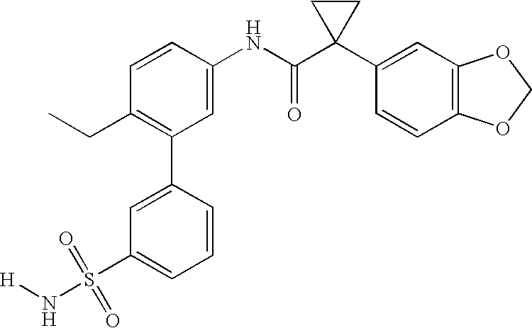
C1(NC(C2(C3=CC4=C(C=C3)OCO4)CC2)=O)=CC(C2=CC(S(N[H])(=O)=O)=CC=C2)=C(CC)C=C1
